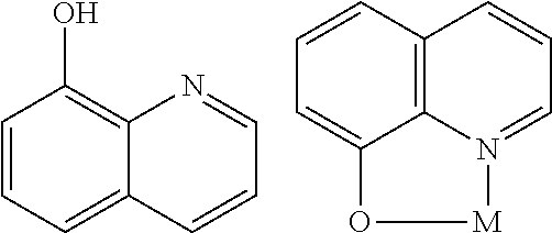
C1=CC=C2C(=C1O)N=CC=C2.C1=N2C3=C(C=C1)C=CC=C3O[M]2
